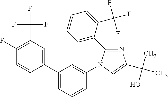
N1=C(C2=CC=CC=C2C(F)(F)F)N(C2=CC(C3=CC(C(F)(F)F)=C(F)C=C3)=CC=C2)C=C1C(C)(O)C
